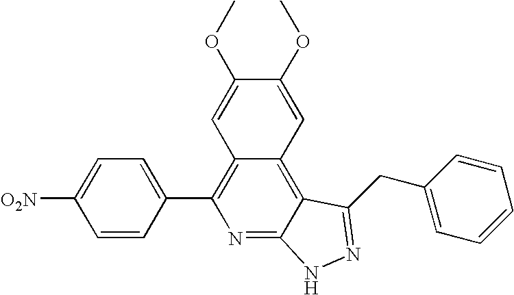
C1=CC(C2=C3C(=C4C(=N2)NN=C4CC2=CC=CC=C2)C=C(OC)C(OC)=C3)=CC=C1[O2N]
